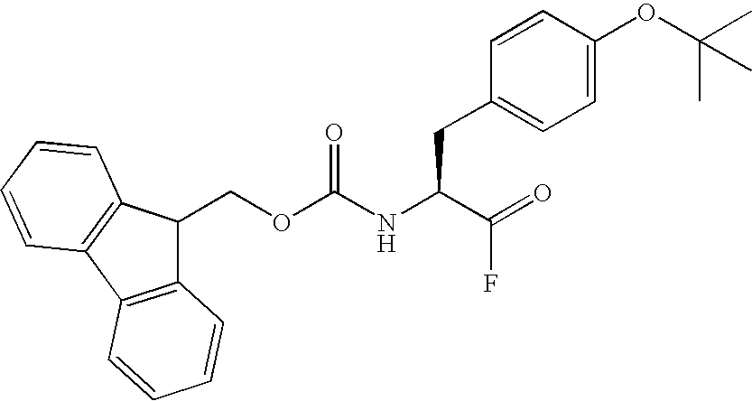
C1(COC(NC(C(=O)F)CC2=CC=C(OC(C)(C)C)C=C2)=O)C2=C(C3=C1C=CC=C3)C=CC=C2
